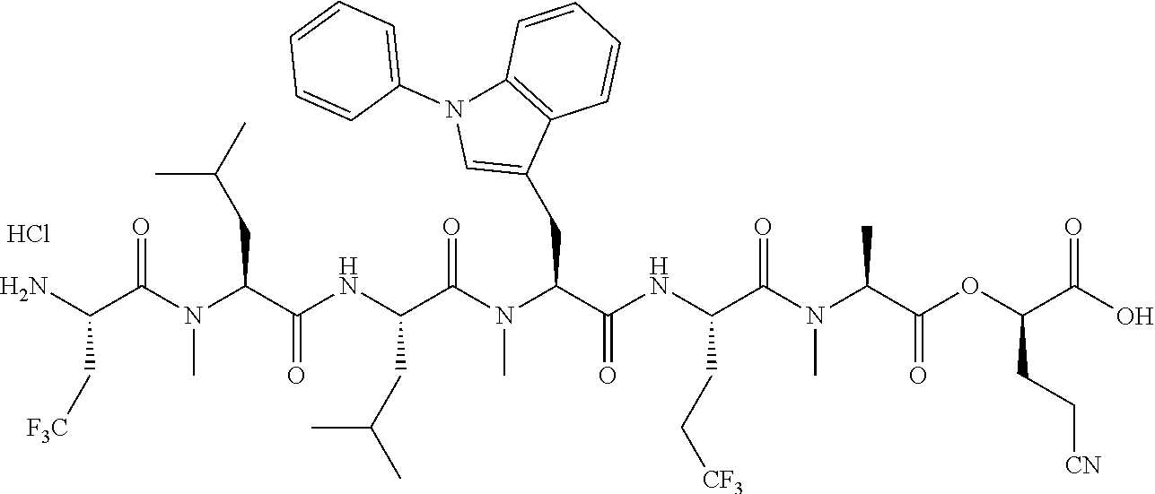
NC(C(N(C(C(NC(C(N(C(C(NC(C(N(C(C(OC(C(O)=O)CC[CN])=O)C)C)=O)CC[CF3])=O)CC1=CN(C2=CC=CC=C2)C2=C1C=CC=C2)C)=O)CC(C)C)=O)CC(C)C)C)=O)C[F3C].Cl
